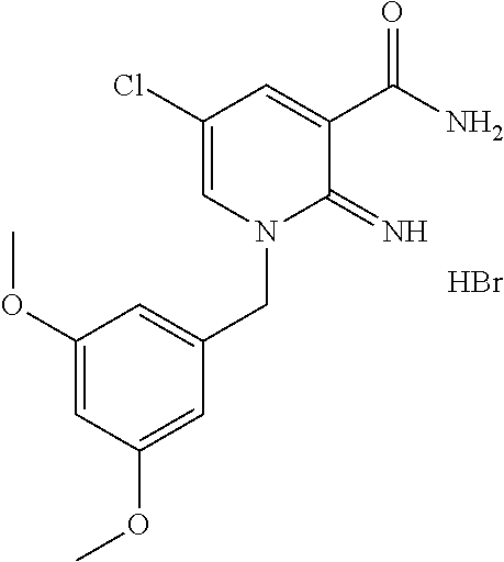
C1(Cl)=CN(CC2=CC(OC)=CC(OC)=C2)C(=N)C(C(N)=O)=C1.Br
